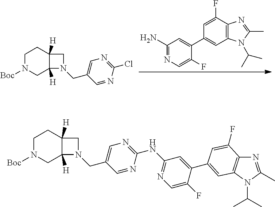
C1(N)=NC=C(F)C(C2=CC3=C(C(F)=C2)N=C(C)N3C(C)C)=C1.C1N([Boc])CC2([H])C([H])(C1)CN2CC1=CN=C(Cl)N=C1.C1N([Boc])CC2([H])C([H])(C1)CN2CC1=CN=C(NC2=NC=C(F)C(C3=CC4=C(N=C(C)N4C(C)C)C(F)=C3)=C2)N=C1
